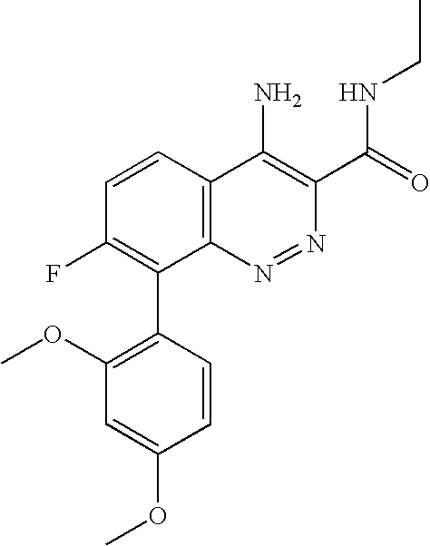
C1=CC2=C(C(C3=C(OC)C=C(OC)C=C3)=C1F)N=NC(C(=O)NCC)=C2N
